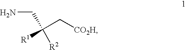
NCC(C[CO2H])([R1])[R2]
